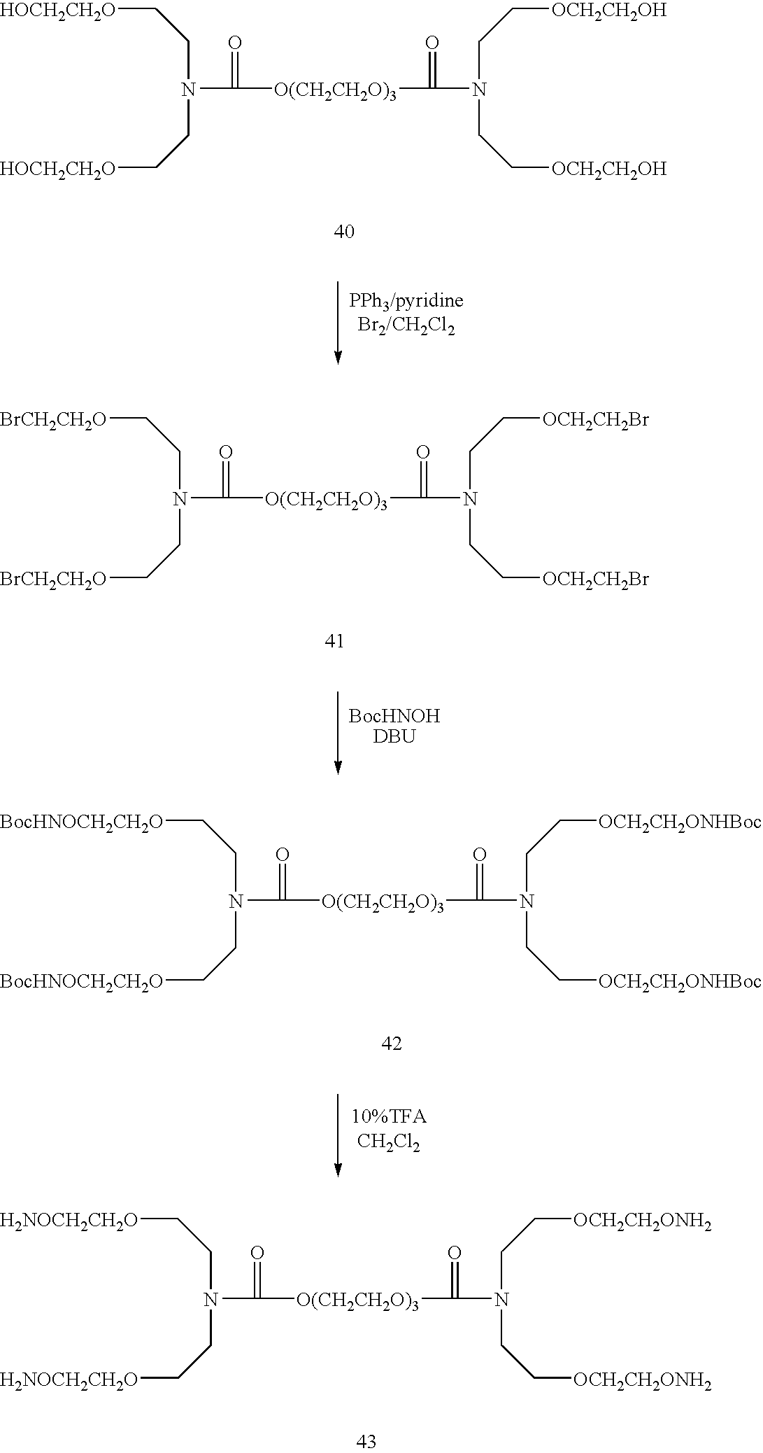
[HOCH2CH2O]CCN(CC[HOCH2CH2O])C([O(CH2CH2O)3]C(N(CC[OCH2CH2OH])CC[OCH2CH2OH])=O)=O.[BrCH2CH2O]CCN(CC[BrCH2CH2O])C([O(CH2CH2O)3]C(N(CC[OCH2CH2Br])CC[OCH2CH2Br])=O)=O.[BocHNOCH2CH2O]CCN(CC[BocHNOCH2CH2O])C([O(CH2CH2O)3]C(N(CC[OCH2CH2ONHBoc])CC[OCH2CH2ONHBoc])=O)=O.[H2NOCH2CH2O]CCN(CC[H2NOCH2CH2O])C([O(CH2CH2O)3]C(N(CC[OCH2CH2ONH2])CC[OCH2CH2ONH2])=O)=O
